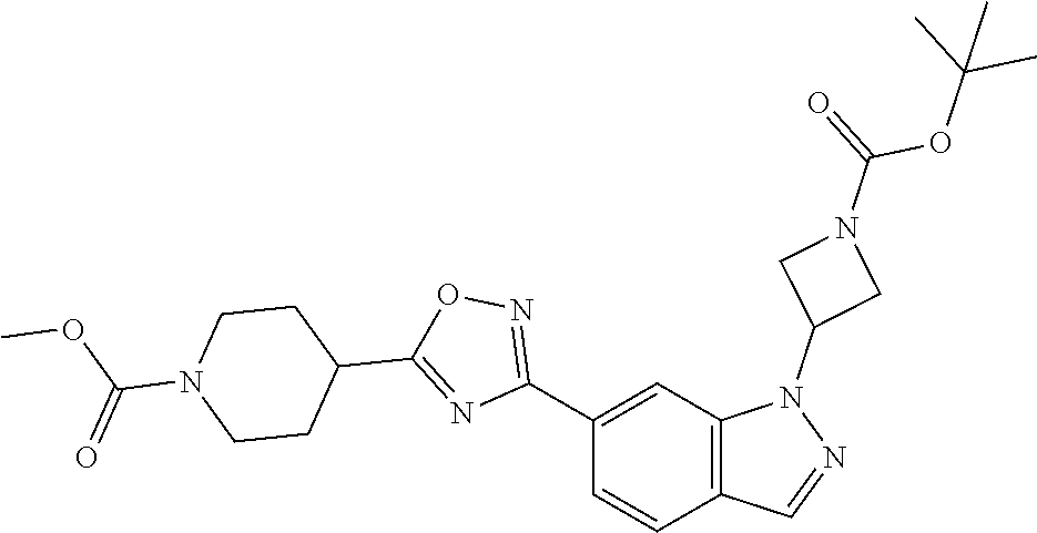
C1(C2=NOC(C3CCN(C(OC)=O)CC3)=N2)=CC2=C(C=C1)C=NN2C1CN(C(=O)OC(C)(C)C)C1
